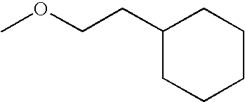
COCCC1CCCCC1
